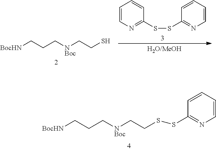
[BocHN]CCC[NBoc]CCSSC1=NC=CC=C1.[BocHN]CCC[NBoc]CCS.C1=CN=C(SSC2=NC=CC=C2)C=C1
